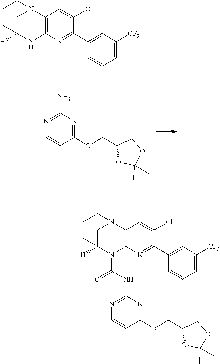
C1(C2=NC3=C(C=C2Cl)N2CC([H])(N3)CCC2)=CC([CF3])=CC=C1.N1=C(N)N=C(OCC2OC(C)(C)OC2)C=C1.N1=C(NC(N2C3=C(C=C(Cl)C(C4=CC([CF3])=CC=C4)=N3)N3CC2([H])CCC3)=O)N=C(OCC2OC(C)(C)OC2)C=C1
